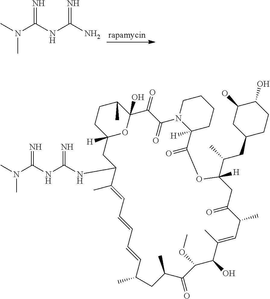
CN(C(NC(N)=N)=N)C.C12([H])OC(O)(C(C)CC1)C(=O)C(=O)N1C([H])(CCCC1)C(=O)OC(C(CC1CCC(O)C(O)C1)C)([H])CC(=O)C(C)C=C(C)C(O)C(OC)C(=O)C(C)CC(C)C=CC=CC=C(C)C(NC(NC(N(C)C)=N)=N)C2
